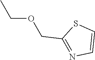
S1C(COCC)=NC=C1
